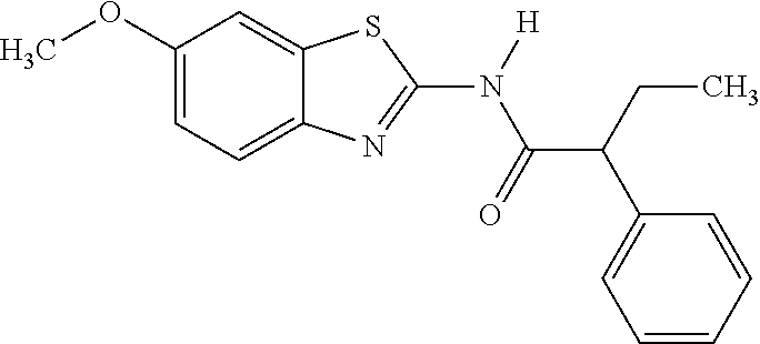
C1(OC)=CC=C2C(=C1)SC(N(C(C(C1=CC=CC=C1)CC)=O)[H])=N2
